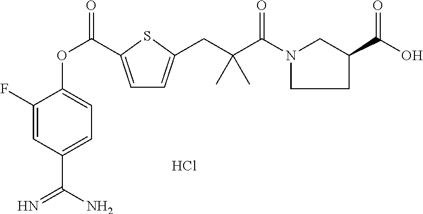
C1(F)=CC(C(N)=N)=CC=C1OC(=O)C1=CC=C(CC(C(=O)N2CC(C(O)=O)CC2)(C)C)S1.Cl
